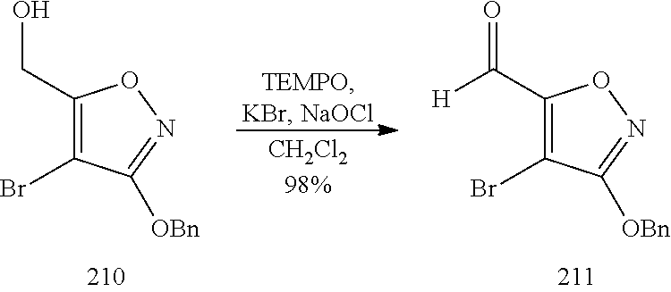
C1(C(=O)[H])=C(Br)C([OBn])=NO1.C1(CO)=C(Br)C([OBn])=NO1
